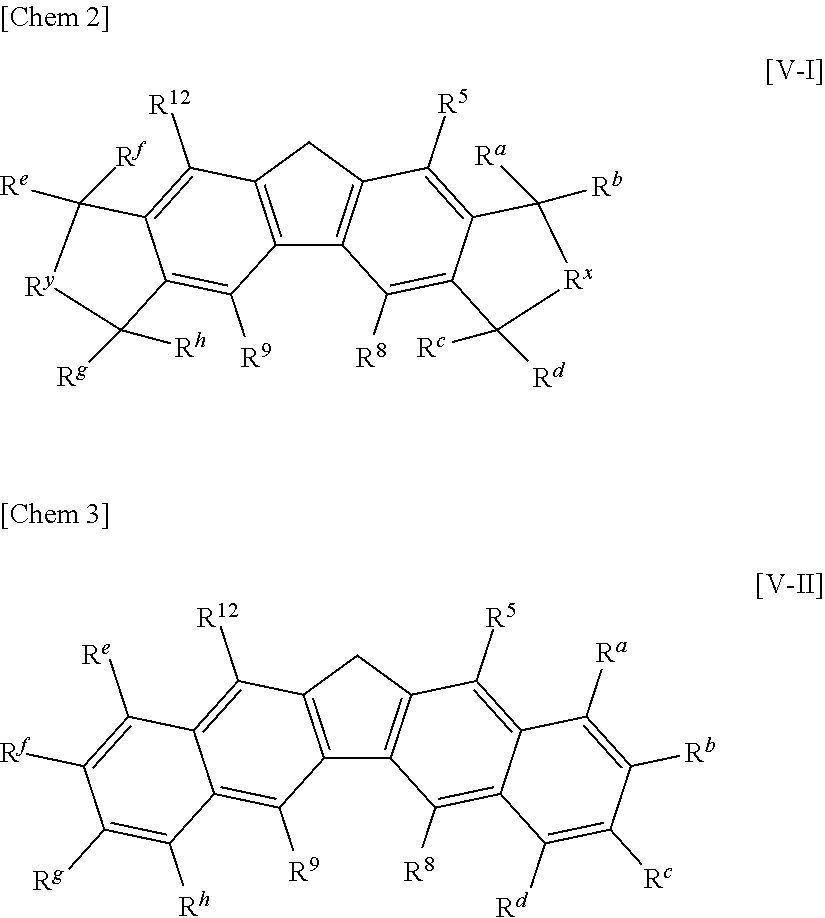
C12=C(CC3=C1C([R8])=C1C(=C3[R5])C([Rb])([Ra])[Rx]C1([Rd])[Rc])C([R12])=C1C(=C2[R9])C([Rg])([Rh])[Ry]C1([Re])[Rf].C12=C(CC3=C1C([R8])=C1C(=C3[R5])C([Ra])=C([Rb])C([Rc])=C1[Rd])C([R12])=C1C(=C2[R9])C([Rh])=C([Rg])C([Rf])=C1[Re]
